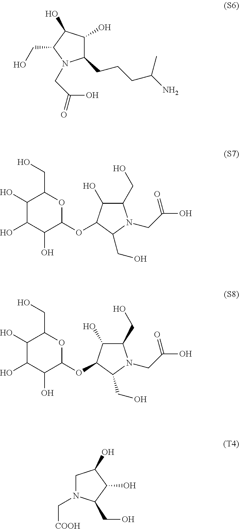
C1(CCCC(N)C)C(O)C(O)C(CO)N1CC(=O)O.C1(O)C(O)C(O)C(OC2C(O)C(CO)N(CC(O)=O)C2CO)OC1CO.C1(O)C(O)C(O)C(OC2C(O)C(CO)N(CC(O)=O)C2CO)OC1CO.C1N(C[COOH])C(CO)C(O)C1O
